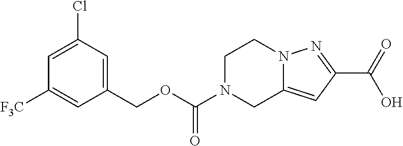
C1(COC(N2CC3=CC(C(O)=O)=NN3CC2)=O)=CC(Cl)=CC([F3C])=C1
